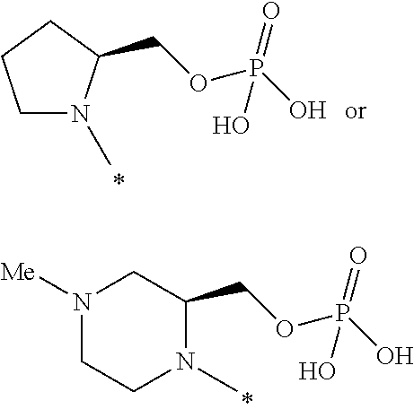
C1N(C)C(COP(O)(=O)O)CC1.N1([Me])CCN(C)C(COP(O)(=O)O)C1
